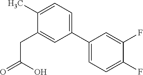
C1(CC(=O)O)=CC(C2=CC=C(F)C(F)=C2)=CC=C1C
